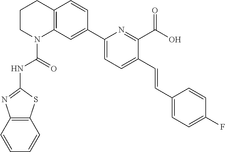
C1CN(C(=O)NC2=NC3=C(S2)C=CC=C3)C2=C(C1)C=CC(C1=CC=C(C=CC3=CC=C(F)C=C3)C(C(O)=O)=N1)=C2
